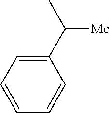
C1(C(C)[Me])=CC=CC=C1
